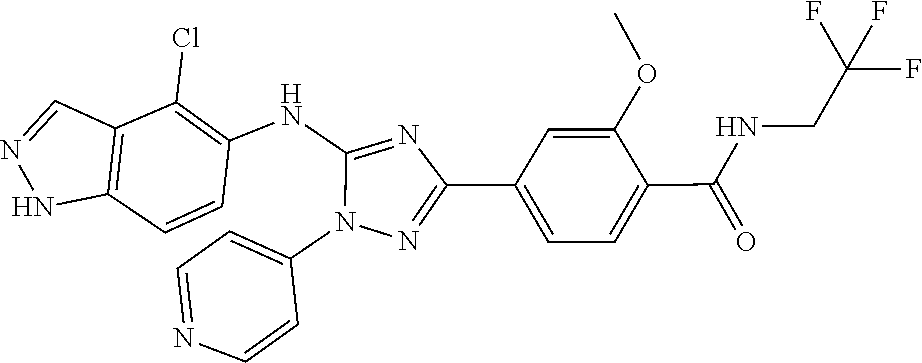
C1=C(OC)C(C(NCC(F)(F)F)=O)=CC=C1C1=NN(C2=CC=NC=C2)C(NC2=C(Cl)C3=C(C=C2)NN=C3)=N1
